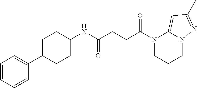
N1(C(=O)CCC(=O)NC2CCC(C3=CC=CC=C3)CC2)CCCN2C1=CC(C)=N2
